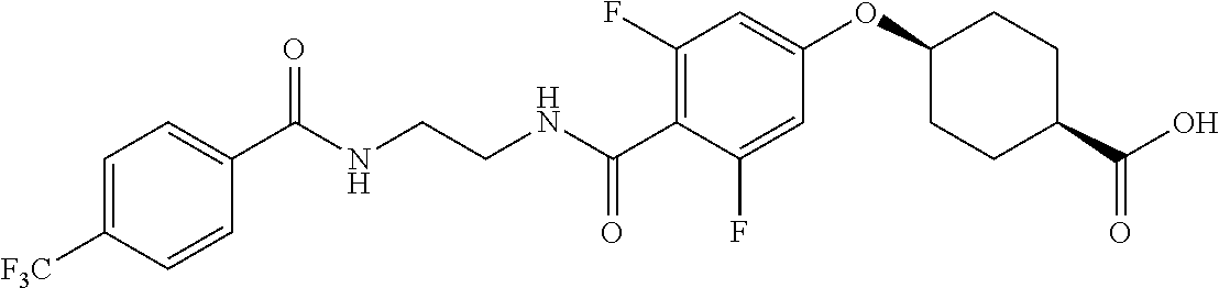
C1(C(NCCNC(C2=C(F)C=C(OC3CCC(C(O)=O)CC3)C=C2F)=O)=O)=CC=C([F3C])C=C1
